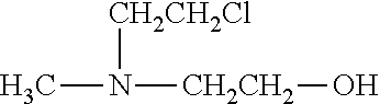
CN([CH2CH2]O)[CH2CH2Cl]
